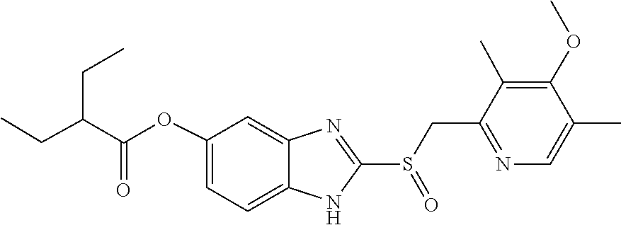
N1=C(CS(C2=NC3=CC(OC(C(CC)CC)=O)=CC=C3N2)=O)C(C)=C(OC)C(C)=C1
